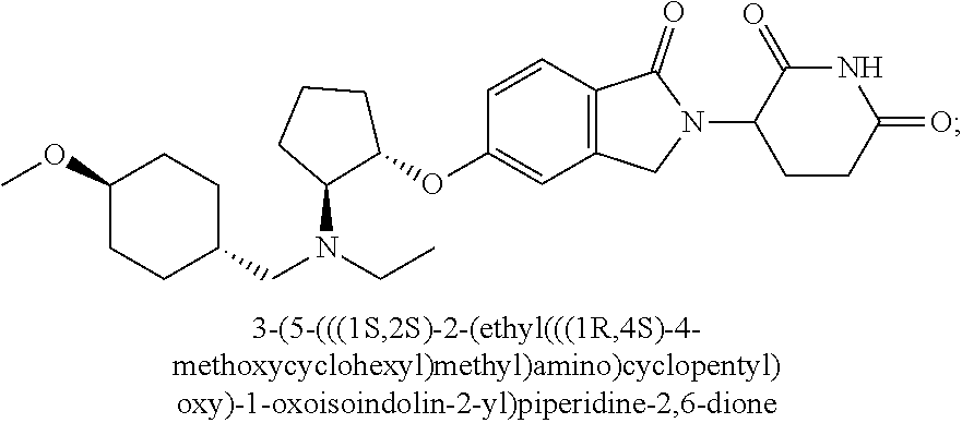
C1=CC2=C(C=C1OC1CCCC1N(CC)CC1CCC(OC)CC1)CN(C1CCC(=O)NC1=O)C2=O
